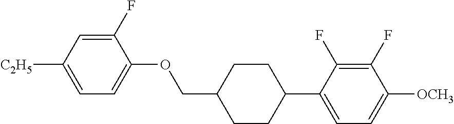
C1(F)=CC([C2H5])=CC=C1OCC1CCC(C2=CC=C([OCH3])C(F)=C2F)CC1
